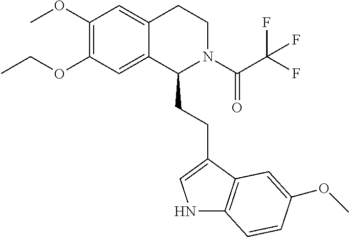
C1(OC)=C(OCC)C=C2C(=C1)CCN(C(C(F)(F)F)=O)C2CCC1=CNC2=C1C=C(OC)C=C2
